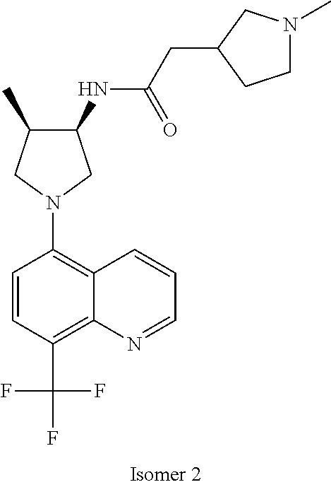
C1(NC(CC2CCN(C)C2)=O)C(C)CN(C2=C3C(=C(C(F)(F)F)C=C2)N=CC=C3)C1
